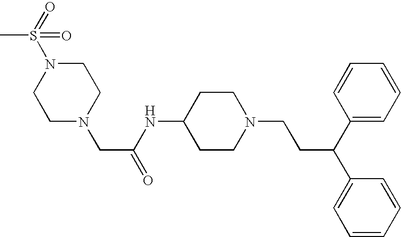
N1(CC(NC2CCN(CCC(C3=CC=CC=C3)C3=CC=CC=C3)CC2)=O)CCN(S(=O)(C)=O)CC1
